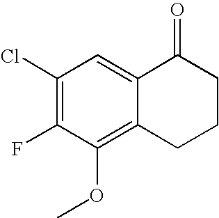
C1(Cl)=C(F)C(OC)=C2C(=C1)C(=O)CCC2
